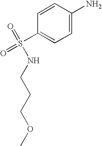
S(C1=CC=C(N)C=C1)(=O)(=O)NCCCOC
